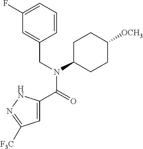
C1=C(C(=O)N(CC2=CC(F)=CC=C2)C2CCC([OCH3])CC2)NN=C1[F3C]
